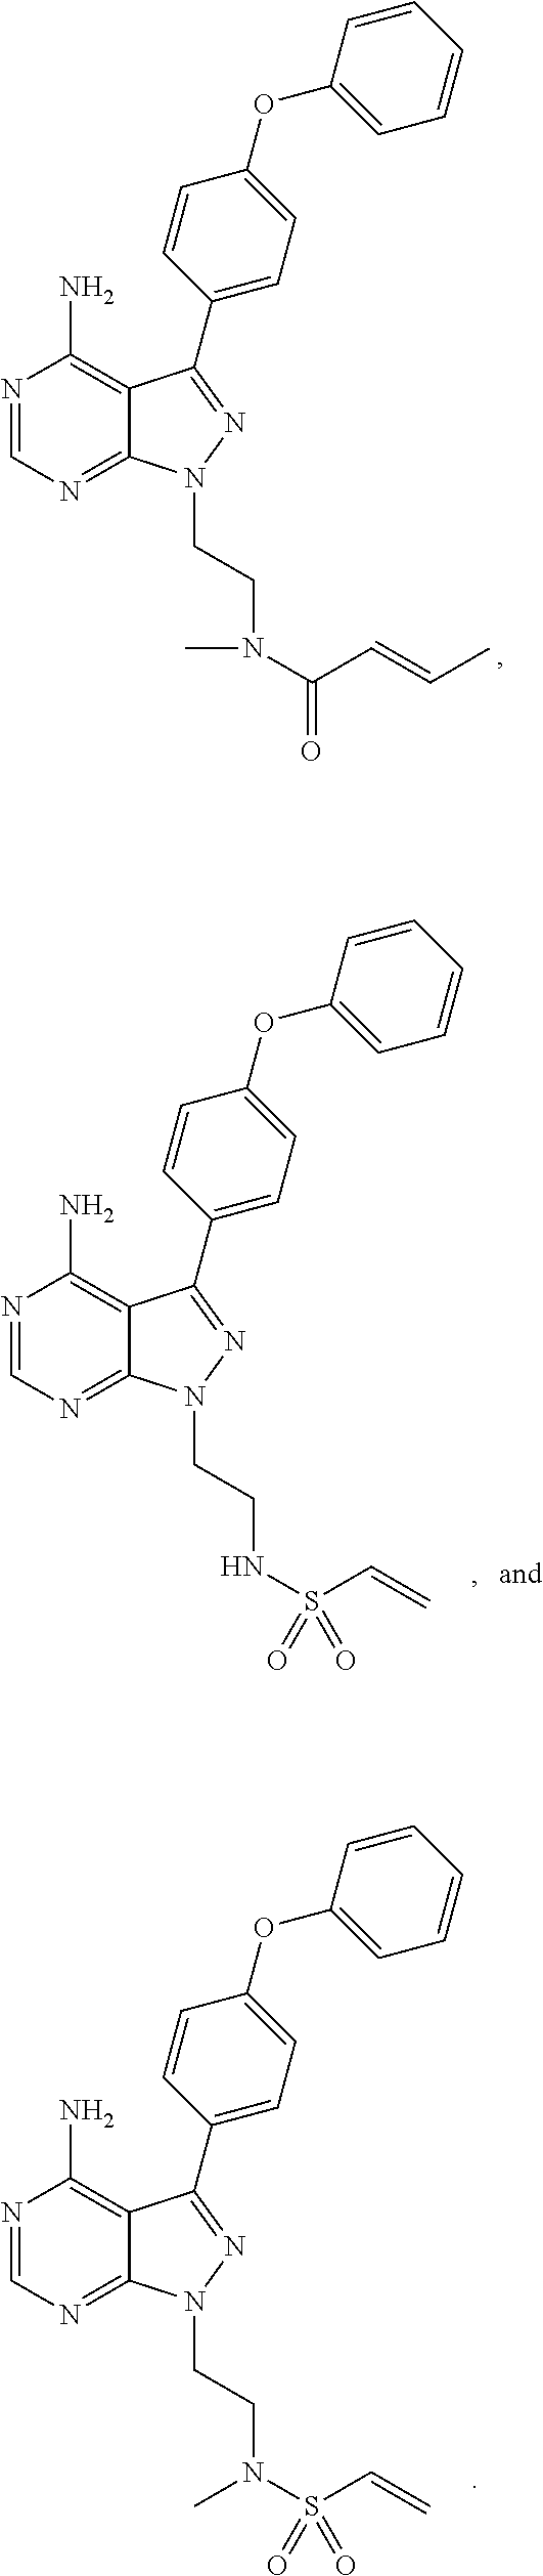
N1=CN=C2C(=C1N)C(C1=CC=C(OC3=CC=CC=C3)C=C1)=NN2CCNS(C=C)(=O)=O.N1=CN=C2C(=C1N)C(C1=CC=C(OC3=CC=CC=C3)C=C1)=NN2CCN(C(C=CC)=O)C.N1=CN=C2C(=C1N)C(C1=CC=C(OC3=CC=CC=C3)C=C1)=NN2CCN(S(C=C)(=O)=O)C
